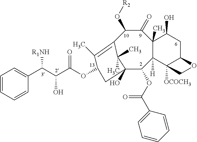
C1=CC=CC(C(C(C(OC2C(C)=C3C(C)(C)C(O)(C(OC(=O)C4=CC=CC=C4)C4([H])C(C)(C(=O)C3O[R2])C(O)CC3C4([OCOCH3])CO3)C2)=O)O)[R1NH])=C1
